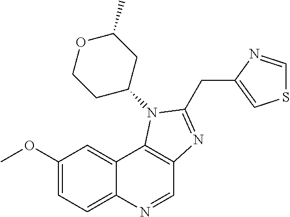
C1(OC)=CC=C2C(=C1)C1=C(C=N2)N=C(CC2=CSC=N2)N1C1CC(C)OCC1
